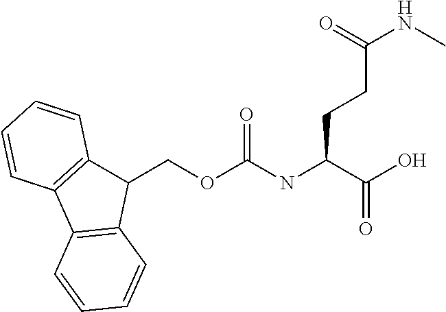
C12=C(C3=C(C1COC(NC(C(O)=O)CCC(NC)=O)=O)C=CC=C3)C=CC=C2
